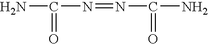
N(=NC(N)=O)C(N)=O
